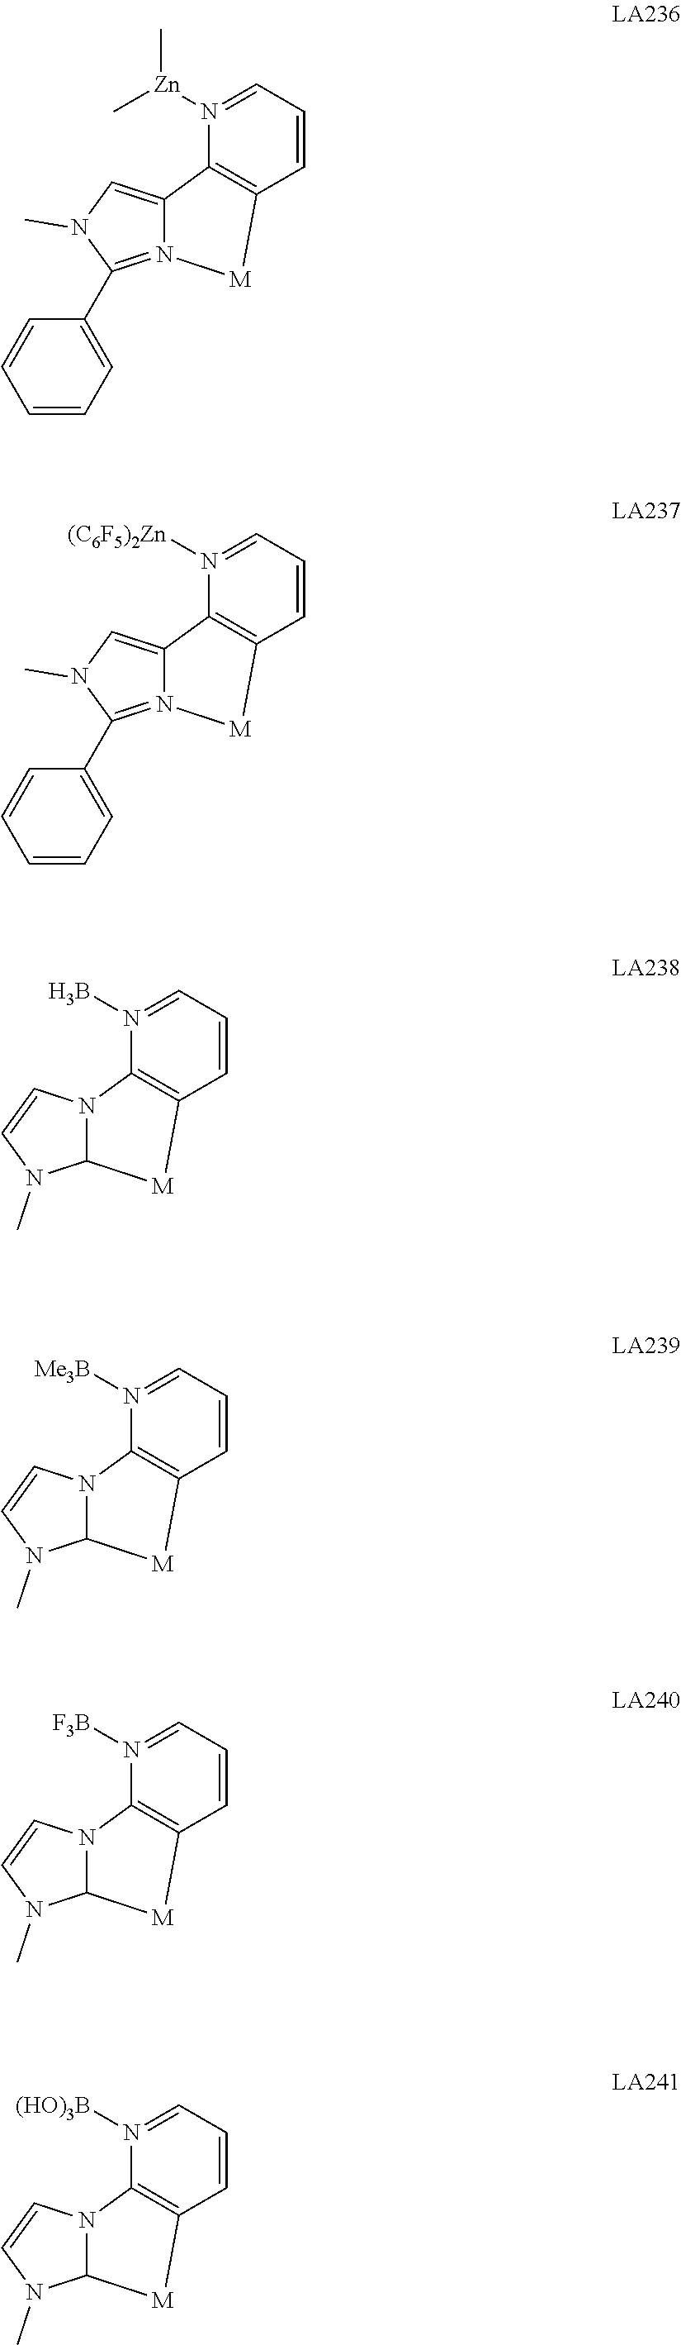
N12=C(C3=CC=CC=C3)N(C)C=C1C1=C(C=CC=N1[Zn](C)C)[M]2.N12=C(C3=CC=CC=C3)N(C)C=C1C1=C(C=CC=N1[(C6F5)2Zn])[M]2.C12N(C=CN1C)C1=C(C=CC=N1B)[M]2.C12N(C=CN1C)C1=C(C=CC=N1[Me3B])[M]2.C12N(C=CN1C)C1=C(C=CC=N1[F3B])[M]2.C12N(C=CN1C)C1=C(C=CC=N1[(HO)3B])[M]2
